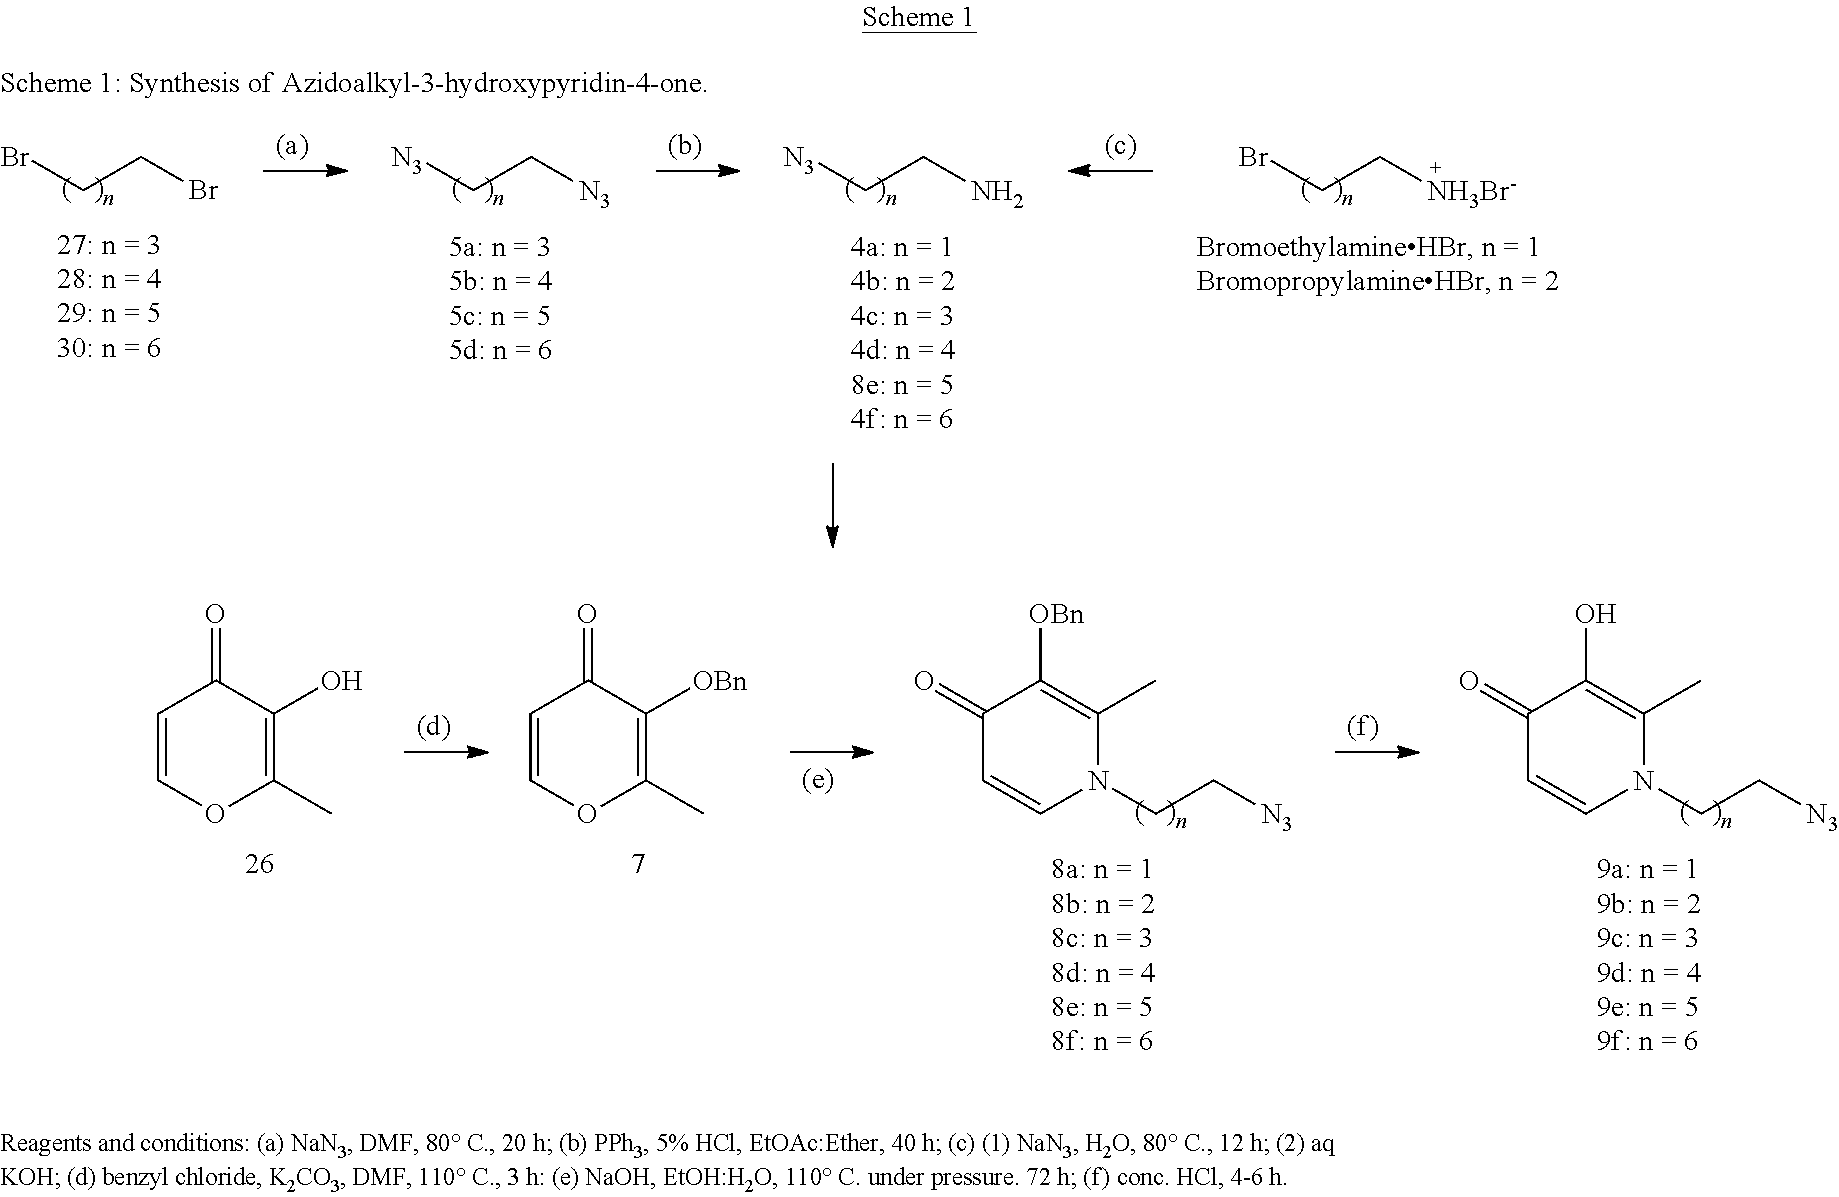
C1=COC(C)=C(O)C1=O.C1=COC(C)=C([OBn])C1=O.C1(=O)C=CN(CC[N3])C(C)=C1[OBn].C1(=O)C=CN(CC[N3])C(C)=C1O.BrCCBr.[N3]CCN.BrCC[NH3Br-].[N3]CC[N3]
